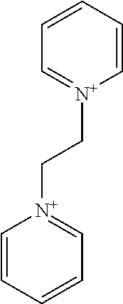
C1=CC=CC=[N+]1CC[N+]1=CC=CC=C1
